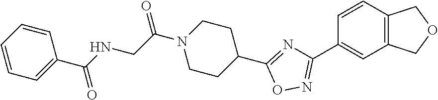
C(C(=O)N1CCC(C2=NC(C3=CC4=C(C=C3)COC4)=NO2)CC1)NC(C1=CC=CC=C1)=O
